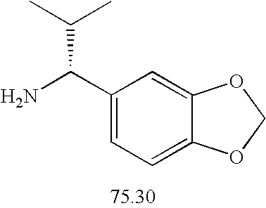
C1=C2C(=CC(C(N)C(C)C)=C1)OCO2
